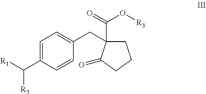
C1=C(C([R1])[R2])C=CC(CC2(C(=O)O[R3])CCCC2=O)=C1
